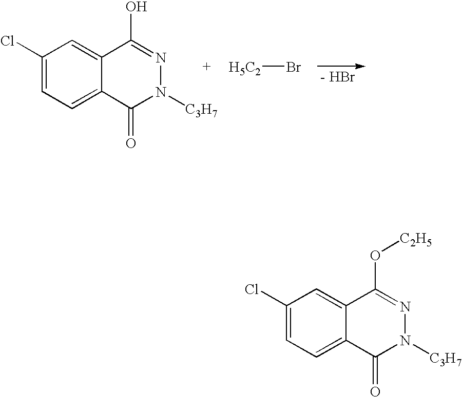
C1(Cl)=CC=C2C(=C1)C(O)=NN([C3H7])C2=O.[H5C2]Br.C1(Cl)=CC=C2C(=C1)C(O[C2H5])=NN([C3H7])C2=O
